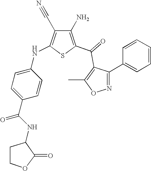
C1(N)=C(C(=O)C2=C(C)ON=C2C2=CC=CC=C2)SC(NC2=CC=C(C(NC3CCOC3=O)=O)C=C2)=C1C#N
